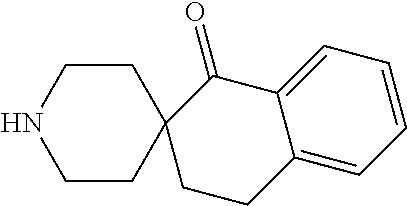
C1CNCCC12CCC1=CC=CC=C1C2=O
